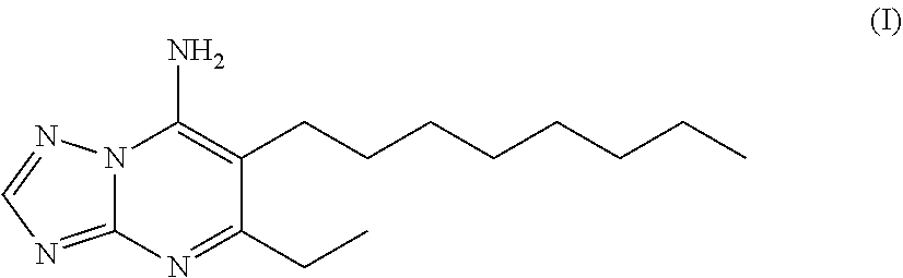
N12C(=NC=N1)N=C(CC)C(CCCCCCCC)=C2N
